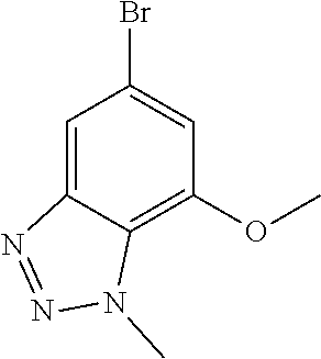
C1=C2C(=C(OC)C=C1Br)N(C)N=N2
